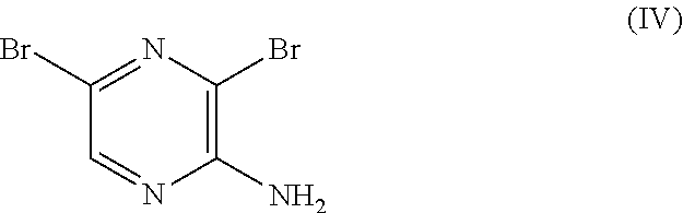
C1=NC(N)=C(Br)N=C1Br
